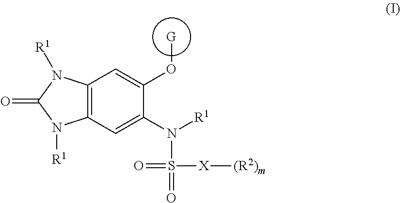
C12=C(C=C(N([R1])S(=O)([X][(R2)m])=O)C(O[G])=C1)N([R1])C(=O)N2[R1]
